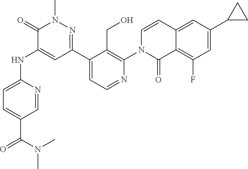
C1=C(NC2=CC(C3=CC=NC(N4C(=O)C5=C(F)C=C(C6CC6)C=C5C=C4)=C3CO)=NN(C)C2=O)N=CC(C(=O)N(C)C)=C1
